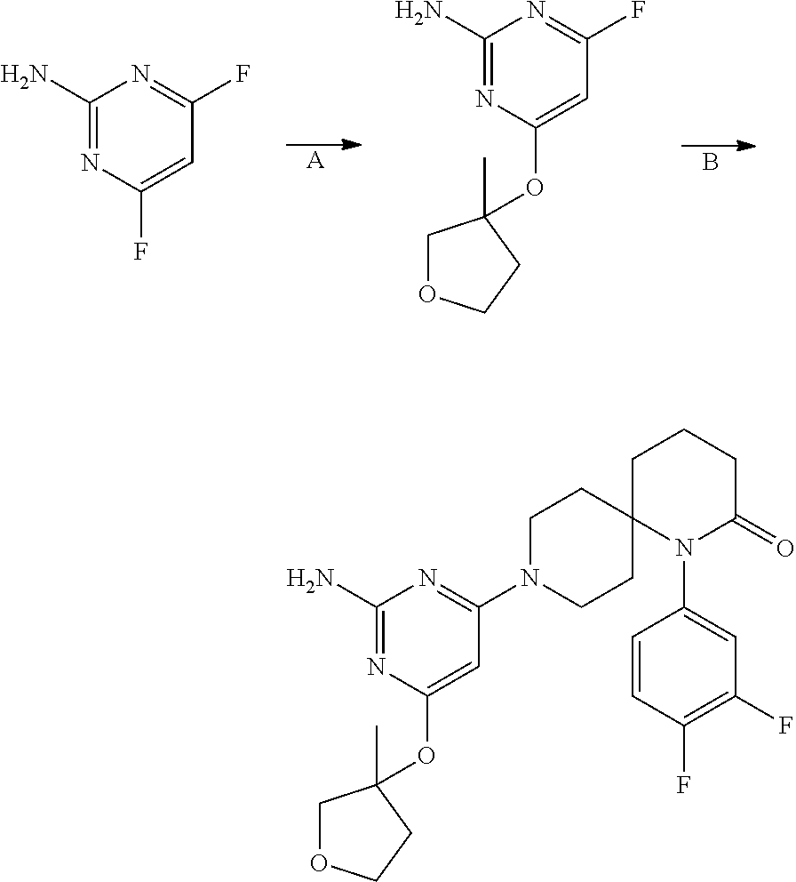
[A].B.C1(N)=NC(F)=CC(F)=N1.C1(N)=NC(OC2(C)COCC2)=CC(F)=N1.C1(N)=NC(OC2(C)COCC2)=CC(N2CCC3(CC2)N(C2=CC(F)=C(F)C=C2)C(=O)CCC3)=N1
